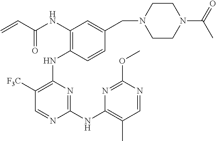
N(C1=C(NC2=C([F3C])C=NC(NC3=C(C)C=NC(OC)=N3)=N2)C=CC(CN2CCN(C(=O)C)CC2)=C1)C(C=C)=O
